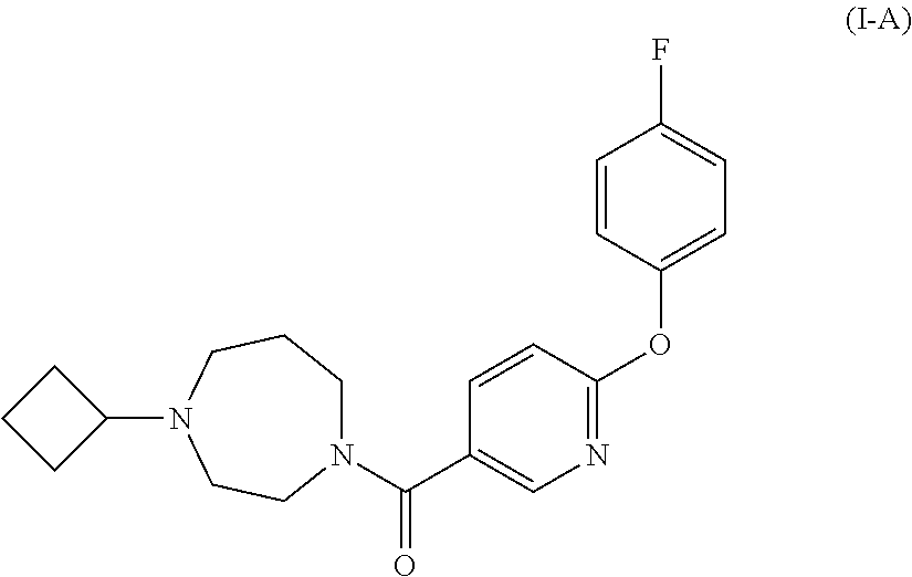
C1CCC1N1CCN(C(C2=CN=C(OC3=CC=C(F)C=C3)C=C2)=O)CCC1
